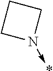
N1(->*)CCC1
